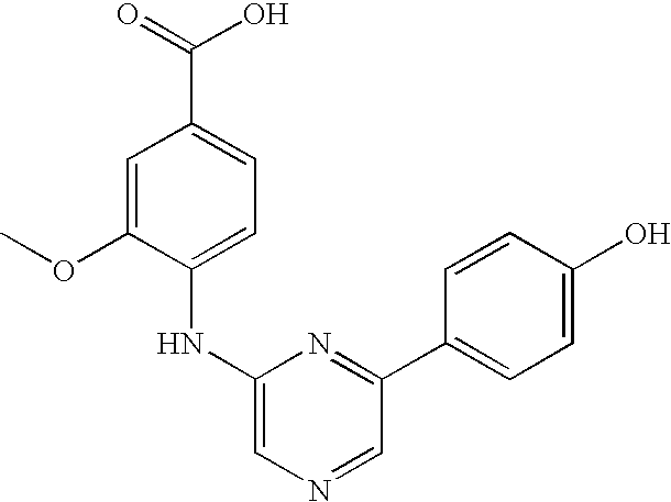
O=C(O)C1=CC=C(NC2=CN=CC(C3=CC=C(O)C=C3)=N2)C(OC)=C1
